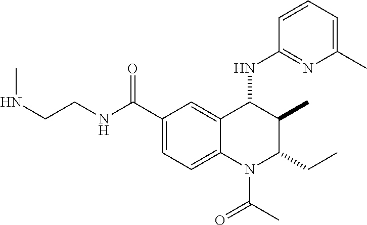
C(C1=CC=C2C(=C1)C(NC1=NC(C)=CC=C1)C(C)C(CC)N2C(=O)C)(=O)NCCNC
